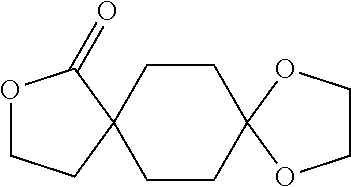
C1CC2(CCC13C(=O)OCC3)OCCO2
